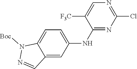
C12=CC=C(NC3=NC(Cl)=NC=C3[F3C])C=C1C=NN2[Boc]
